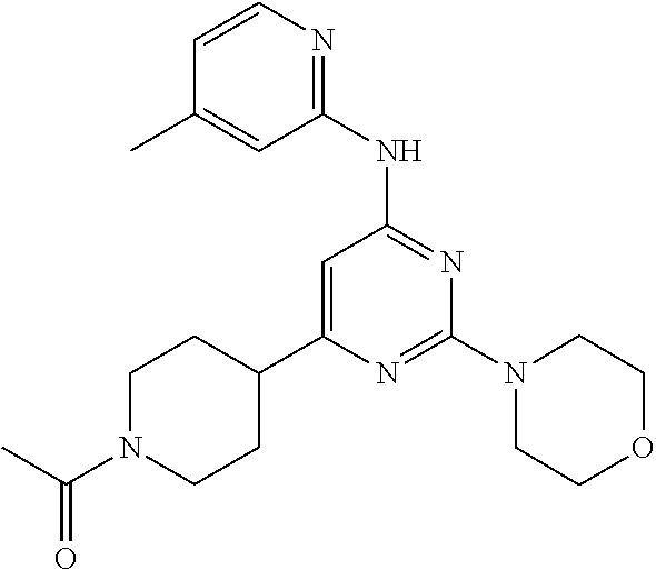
N1=C(N2CCOCC2)N=C(NC2=NC=CC(C)=C2)C=C1C1CCN(C(C)=O)CC1
